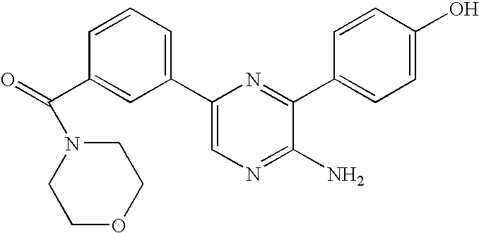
C1=C(C2=CC=CC(C(=O)N3CCOCC3)=C2)N=C(C2=CC=C(O)C=C2)C(N)=N1
